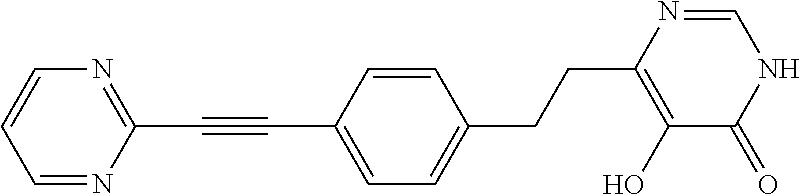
C1(C#CC2=CC=C(CCC3=C(O)C(=O)NC=N3)C=C2)=NC=CC=N1
